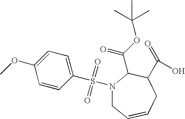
N1(S(C2=CC=C(OC)C=C2)(=O)=O)CC=CCC(C(=O)O)C1C(OC(C)(C)C)=O
